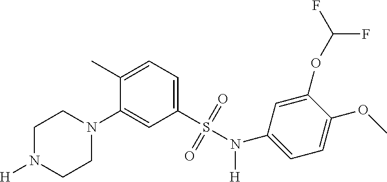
C1N([H])CCN(C2=CC(S(N([H])C3=CC=C(OC)C(OC(F)F)=C3)(=O)=O)=CC=C2C)C1
